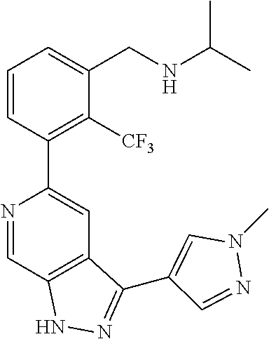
N1=CC2=C(C=C1C1=C([CF3])C(CNC(C)C)=CC=C1)C(C1=CN(C)N=C1)=NN2
